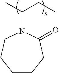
CC(CC)N1CCCCCC1=O
